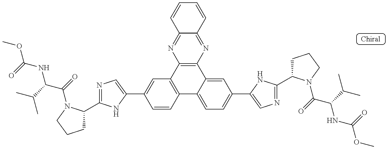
COC(=O)NC(C(C)C)C(=O)N1C(C2=NC=C(C3=CC4=C(C=C3)C3=CC=C(C5=CN=C(C6CCCN6C(C(NC(OC)=O)C(C)C)=O)N5)C=C3C3=C4N=C4C(=N3)C=CC=C4)N2)CCC1
